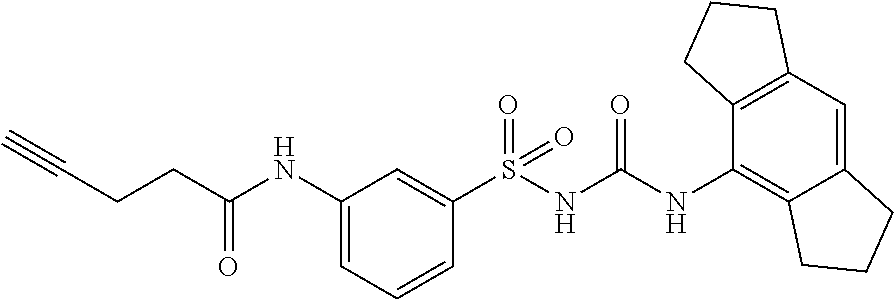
S(NC(NC1=C2C(=CC3=C1CCC3)CCC2)=O)(=O)(=O)C1=CC(NC(CCC#C)=O)=CC=C1
